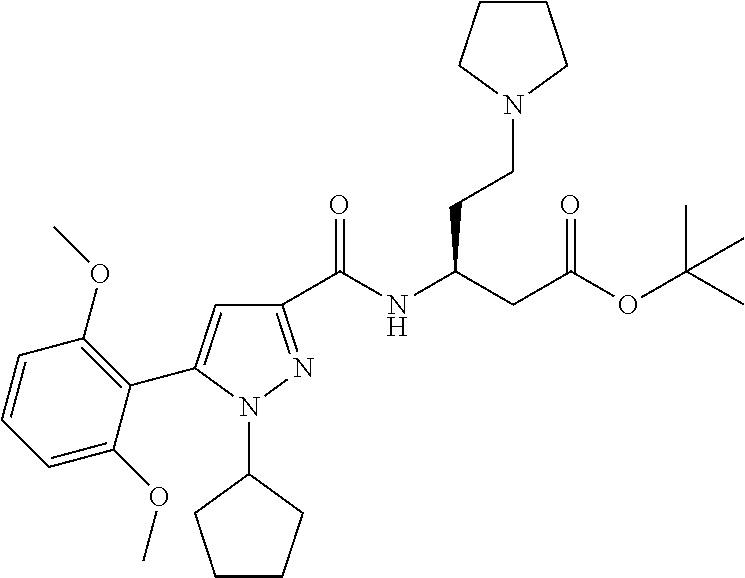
C1(C(NC(CC(OC(C)(C)C)=O)CCN2CCCC2)=O)=NN(C2CCCC2)C(C2=C(OC)C=CC=C2OC)=C1
